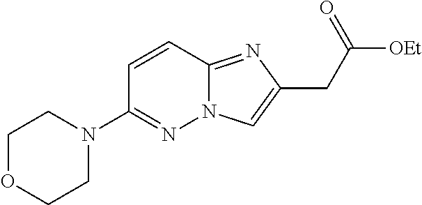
C1OCCN(C2=NN3C(=NC(CC([OEt])=O)=C3)C=C2)C1
